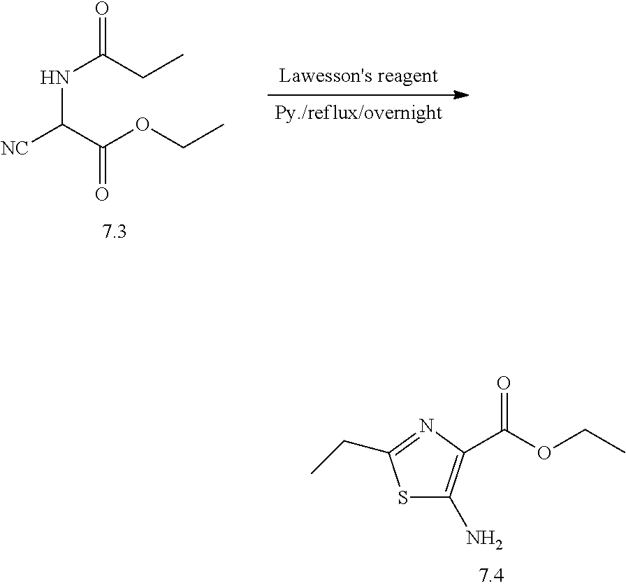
[NC]C(C(OCC)=O)NC(=O)CC.S1C(N)=C(C(OCC)=O)N=C1CC
